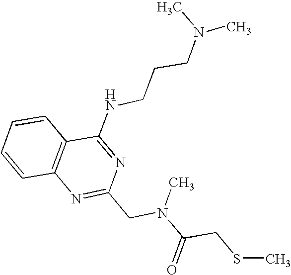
C1=CC2=C(C=C1)C(NCCCN(C)C)=NC(CN(C(CSC)=O)C)=N2
